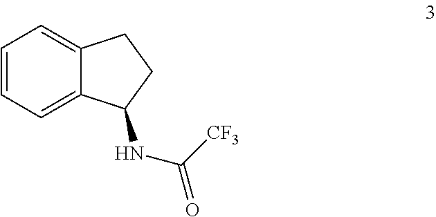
C1=CC=C2C(=C1)CCC2NC([CF3])=O
